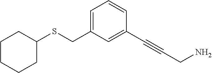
C1=C(CSC2CCCCC2)C=C(C#CCN)C=C1
